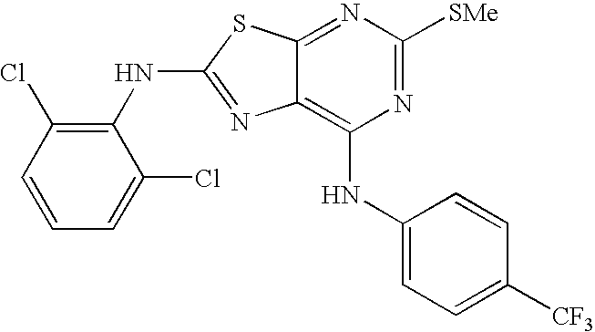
N1=C([SMe])N=C2C(=C1NC1=CC=C([CF3])C=C1)N=C(NC1=C(Cl)C=CC=C1Cl)S2
